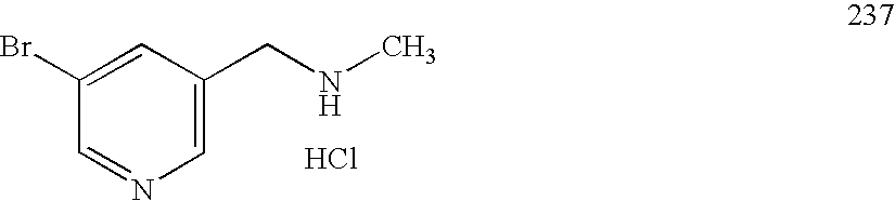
C1(Br)=CC(CNC)=CN=C1.Cl
